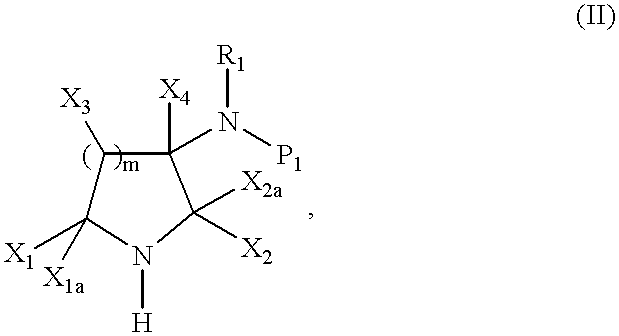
C1([X3])C([X1])([X1a])N([H])C([X2a])([X2])C1(N([P1])[R1])[X4]
